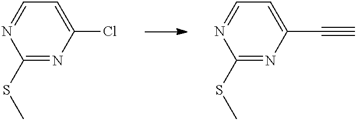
C1=NC(SC)=NC(Cl)=C1.C1=NC(SC)=NC(C#C)=C1
